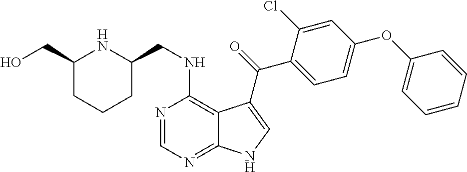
N1=CN=C2C(=C1NCC1NC(CO)CCC1)C(C(=O)C1=CC=C(OC3=CC=CC=C3)C=C1Cl)=CN2
